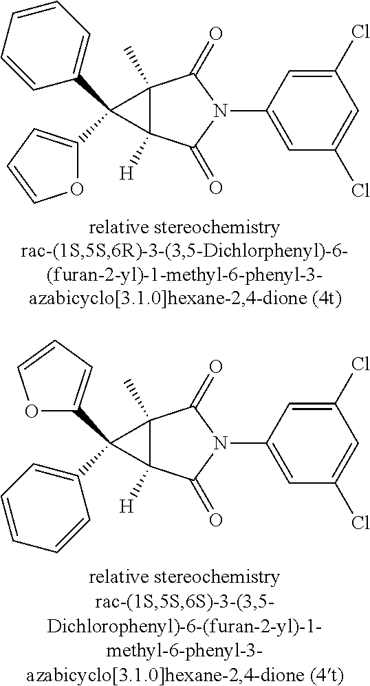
C1(Cl)=CC(N2C(=O)C3(C)C([H])(C2=O)C3(C2=CC=CC=C2)C2=CC=CO2)=CC(Cl)=C1.C1(Cl)=CC(N2C(=O)C3(C)C([H])(C2=O)C3(C2=CC=CO2)C2=CC=CC=C2)=CC(Cl)=C1
